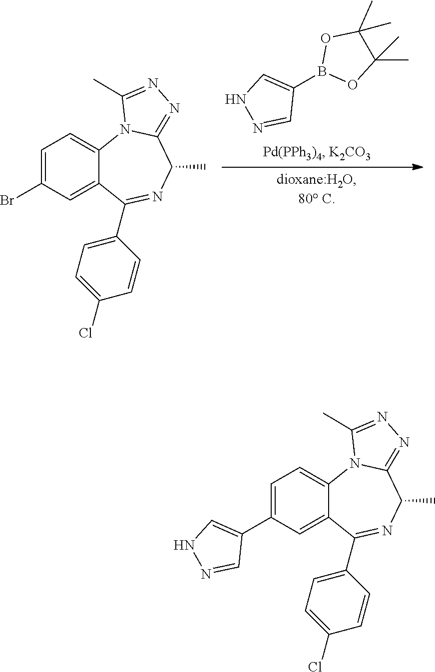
C1=C(Br)C=C2C(=C1)N1C(=NN=C1C)C(C)N=C2C1=CC=C(Cl)C=C1.C1(B2OC(C)(C)C(C)(C)O2)=CNN=C1.C1=C(C2=CNN=C2)C=C2C(=C1)N1C(=NN=C1C)C(C)N=C2C1=CC=C(Cl)C=C1
